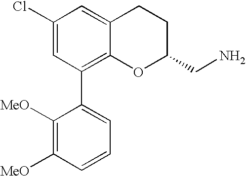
C1(Cl)=CC(C2=CC=CC([MeO])=C2[MeO])=C2C(=C1)CCC(CN)O2
